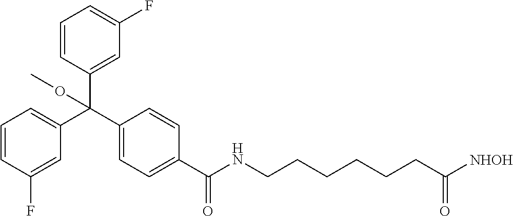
C1(C(C2=CC=CC(F)=C2)(C2=CC(F)=CC=C2)OC)=CC=C(C(=O)NCCCCCCC([NHOH])=O)C=C1
